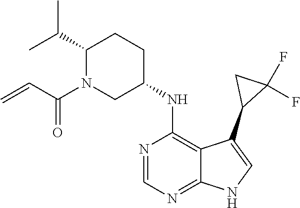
C1(C(C)C)N(C(C=C)=O)CC(NC2=C3C(=NC=N2)NC=C3C2C(F)(F)C2)CC1
